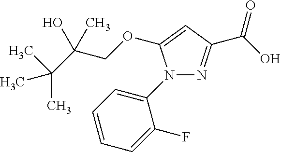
N1(C2=CC=CC=C2F)N=C(C(O)=O)C=C1OCC(C(C)(C)C)(O)C
